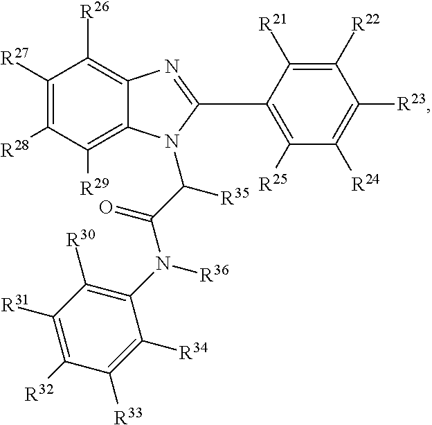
C1([R27])=C([R28])C([R29])=C2C(=C1[R26])N=C(C1=C([R25])C([R24])=C([R23])C([R22])=C1[R21])N2C(C(=O)N(C1=C([R30])C([R31])=C([R32])C([R33])=C1[R34])[R36])[R35]
